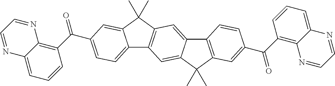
O=C(C1=C2C(=CC=C1)N=CC=N2)C1=CC=C2C3=C(C(C)(C)C2=C1)C=C1C(=C3)C(C)(C)C2=C1C=CC(C(C1=C3C(=CC=C1)N=CC=N3)=O)=C2
